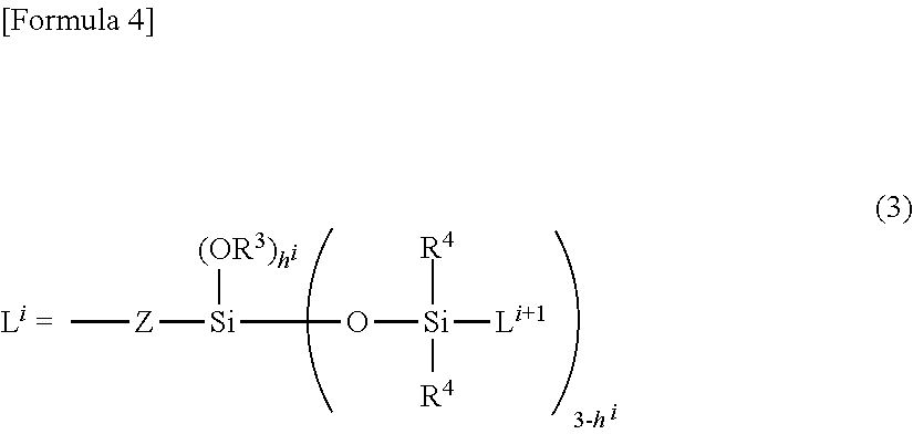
C[Z][Si](O[Si]([R4])([R4])[Li+1])[(OR3)h]
